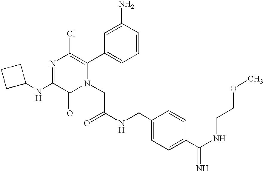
N1=C(NC2CCC2)C(=O)N(CC(=O)NCC2=CC=C(C(NCCOC)=N)C=C2)C(C2=CC=CC(N)=C2)=C1Cl
